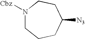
N1([Cbz])CCCC([N3])CC1
